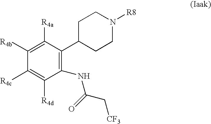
C1([R4b])=C([R4a])C(C2CCN([R8])CC2)=C(NC(=O)C[CF3])C([R4d])=C1[R4c]
